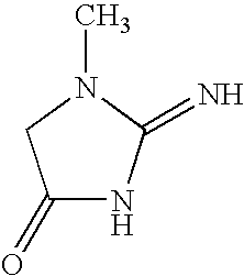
N1C(=O)CN(C)C1=N
